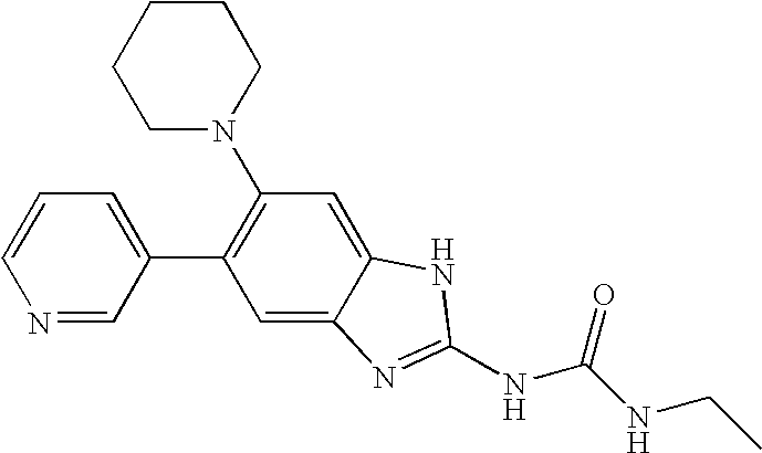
C1(N2CCCCC2)=C(C2=CC=CN=C2)C=C2C(=C1)NC(NC(NCC)=O)=N2
